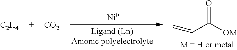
O=C([OM])C=C.[C2H4].[CO2]
